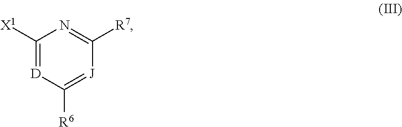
C1([X1])=[D]C([R6])=[J]C([R7])=N1
